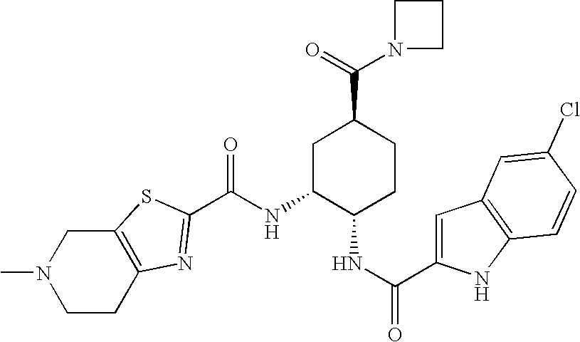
C12=C(SC(C(NC3C(NC(=O)C4=CC5=C(N4)C=CC(Cl)=C5)CCC(C(=O)N4CCC4)C3)=O)=N1)CN(C)CC2
